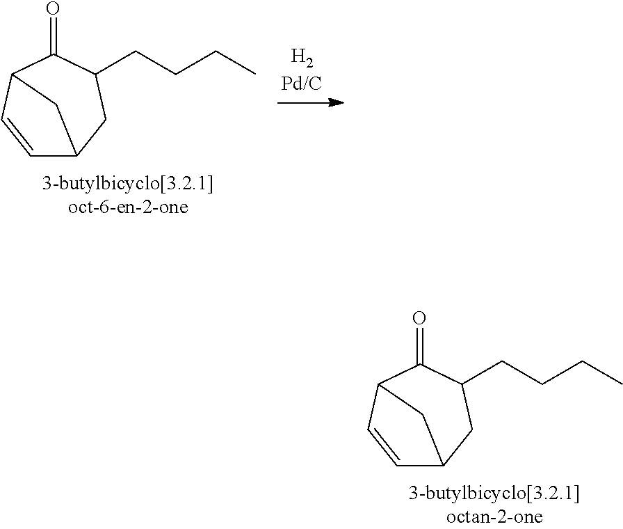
C1=CC2C(=O)C(CCCC)CC1C2.C1=CC2C(=O)C(CCCC)CC1C2
